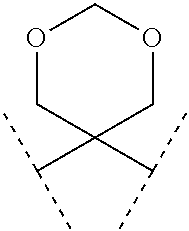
C(C)(C)C1(C(C)C)COCOC1
